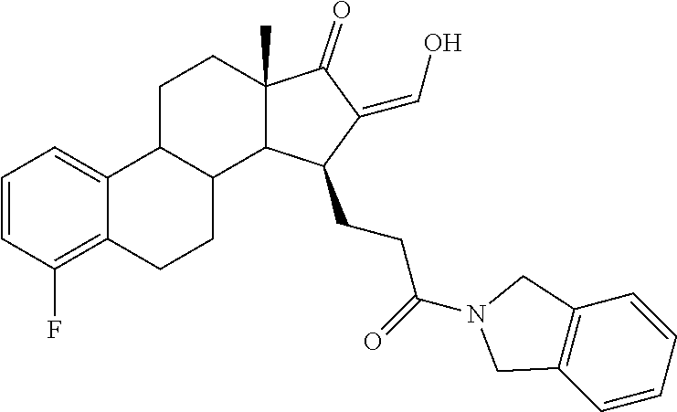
C1=CC(F)=C2C(=C1)C1C(CC2)C2C(C)(CC1)C(=O)C(=CO)C2CCC(N1CC2=C(C1)C=CC=C2)=O
